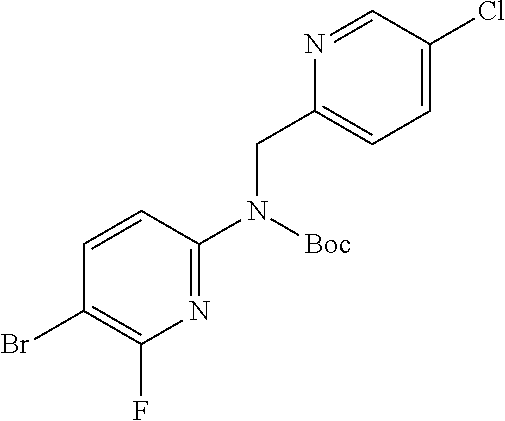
C1=CC(N(CC2=CC=C(Cl)C=N2)[Boc])=NC(F)=C1Br
